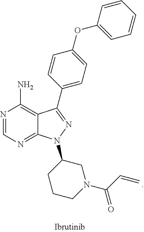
N1=CN=C2C(=C1N)C(C1=CC=C(OC3=CC=CC=C3)C=C1)=NN2C1CN(C(C=C)=O)CCC1
